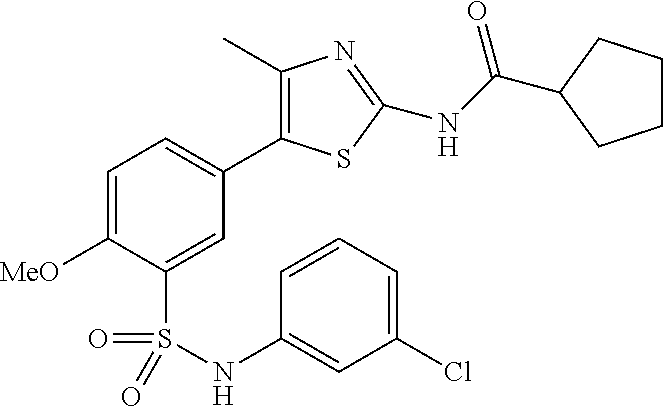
C1=C([MeO])C(S(NC2=CC(Cl)=CC=C2)(=O)=O)=CC(C2=C(C)N=C(NC(=O)C3CCCC3)S2)=C1
